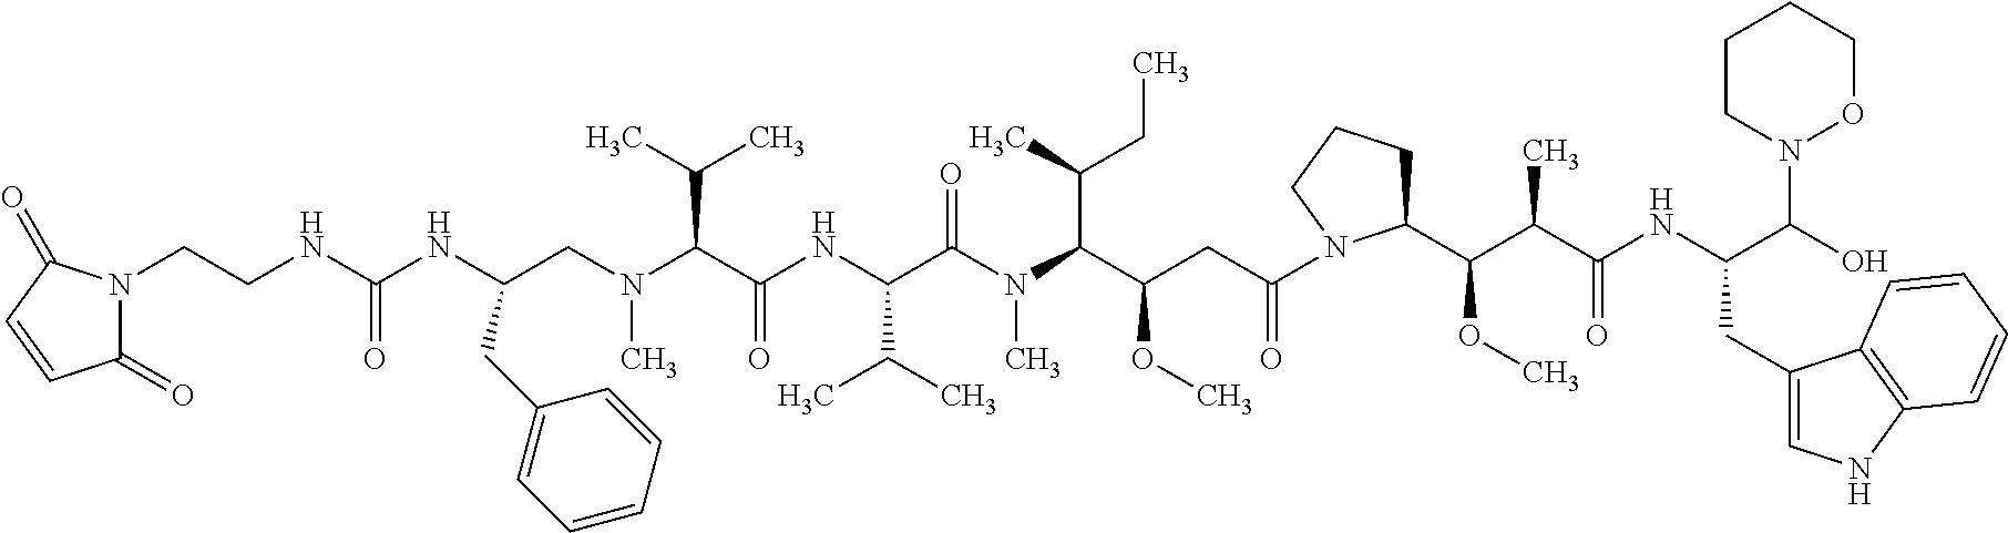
C(CN(C(C(NC(C(N(C(C(CC(=O)N1C(C(C(C(NC(C(O)N2OCCCC2)CC2=CNC3=C2C=CC=C3)=O)C)OC)CCC1)OC)C(C)CC)C)=O)C(C)C)=O)C(C)C)C)(NC(NCCN1C(=O)C=CC1=O)=O)CC1=CC=CC=C1
